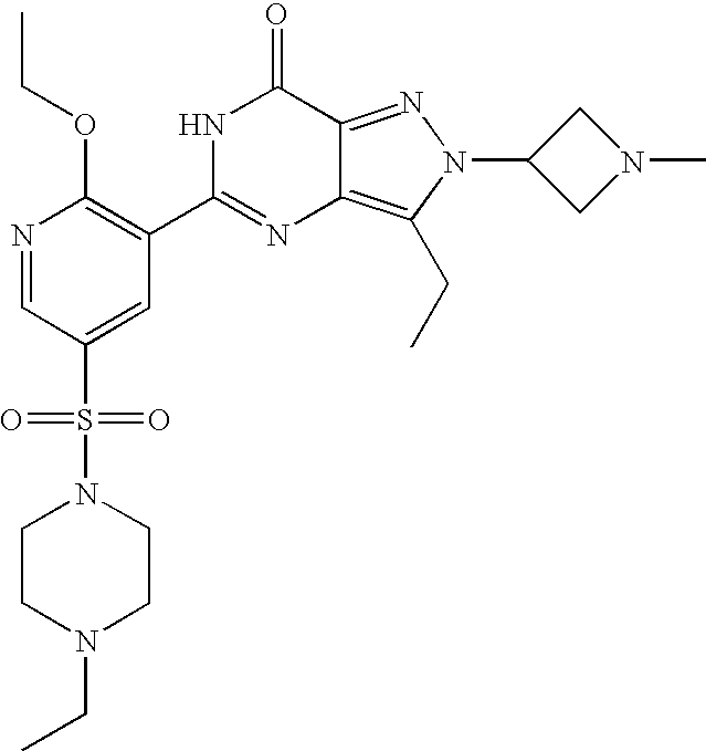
C1CN(CC)CCN1S(C1=CC(C2=NC3=C(CC)N(C4CN(C)C4)N=C3C(=O)N2)=C(OCC)N=C1)(=O)=O
